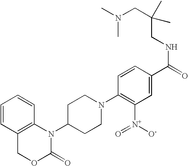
C1=CC2=C(C=C1)N(C1CCN(C3=C([N+](=O)[O-])C=C(C(=O)NCC(CN(C)C)(C)C)C=C3)CC1)C(=O)OC2
